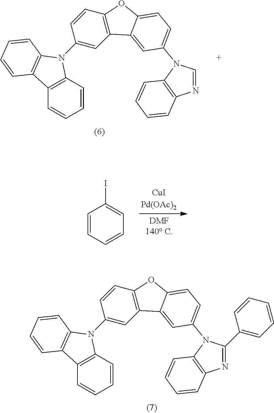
C1=CC=CC(I)=C1.C1(N2C3=C(C=CC=C3)C3=C2C=CC=C3)=CC2=C(C=C1)OC1=CC=C(N3C=NC4=C3C=CC=C4)C=C21.C1(N2C3=C(C=CC=C3)C3=C2C=CC=C3)=CC2=C(C=C1)OC1=CC=C(N3C(C4=CC=CC=C4)=NC4=C3C=CC=C4)C=C21
